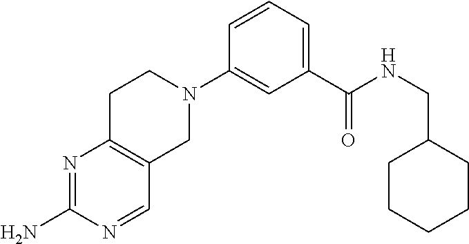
C1C2=C(CN(C3=CC(C(NCC4CCCCC4)=O)=CC=C3)C1)C=NC(N)=N2
